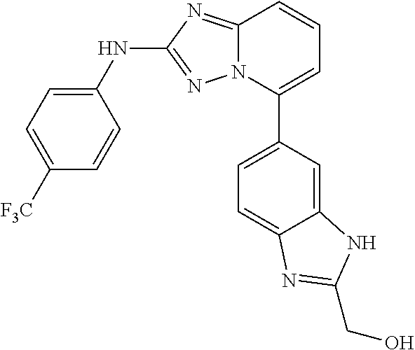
N12C(=NC(NC3=CC=C([F3C])C=C3)=N1)C=CC=C2C1=CC=C2C(=C1)NC(CO)=N2
